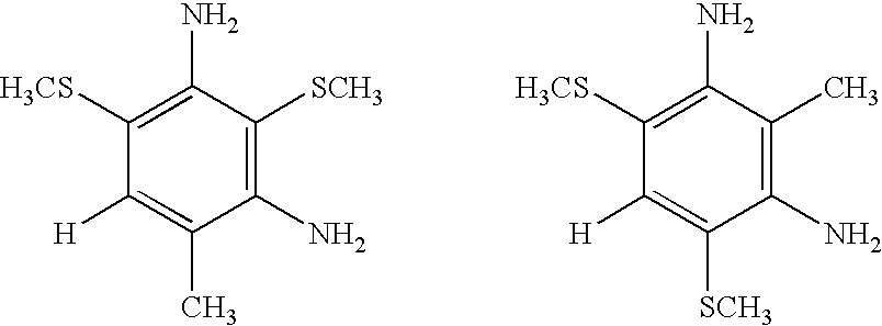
C1(N)=C([SCH3])C(N)=C([H3CS])C([H])=C1C.C1(N)=C(C)C(N)=C([H3CS])C([H])=C1[SCH3]
